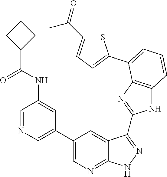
C1=NC=C(C2=CN=C3C(=C2)C(C2=NC4=C(N2)C=CC=C4C2=CC=C(C(=O)C)S2)=NN3)C=C1NC(C1CCC1)=O
